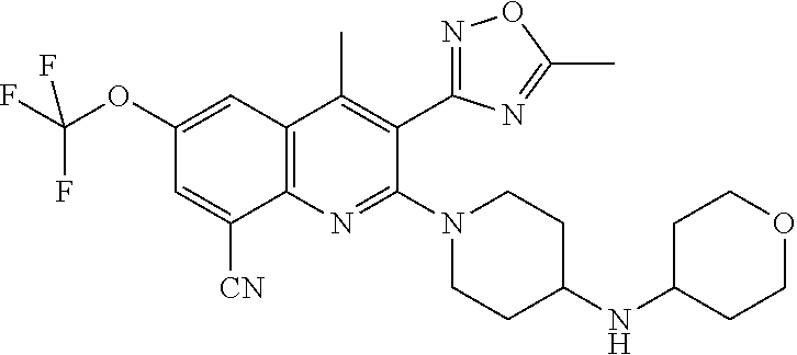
C12=C(C=C(OC(F)(F)F)C=C1[CN])C(C)=C(C1=NOC(C)=N1)C(N1CCC(NC3CCOCC3)CC1)=N2
